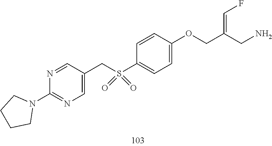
C1=C(CS(C2=CC=C(OCC(CN)=CF)C=C2)(=O)=O)C=NC(N2CCCC2)=N1
